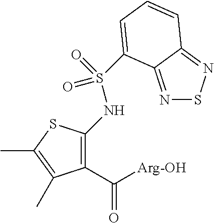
C1(C([Arg-OH])=O)=C(NS(=O)(=O)C2=CC=CC3=NSN=C32)SC(C)=C1C
